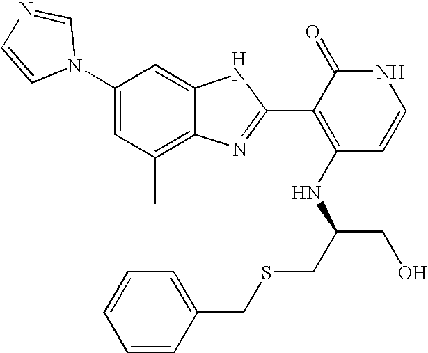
C1(C)=C2C(=CC(N3C=NC=C3)=C1)NC(C1=C(NC(CO)CSCC3=CC=CC=C3)C=CNC1=O)=N2
